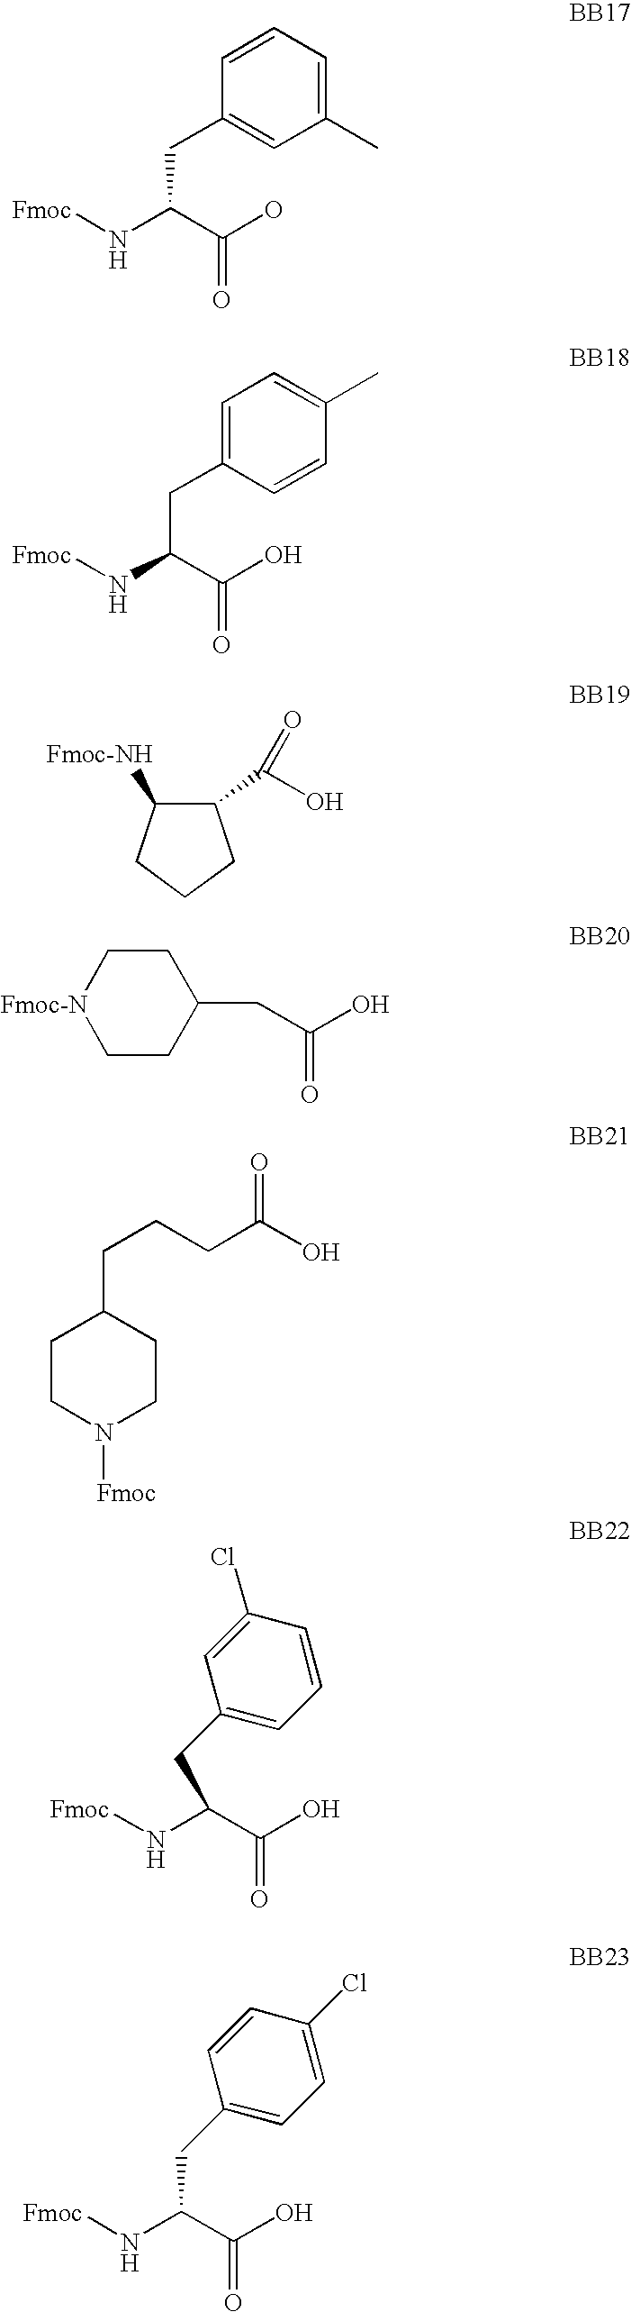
N(C(C(O)=O)CC1=CC(C)=CC=C1)[Fmoc].N(C(C(O)=O)CC1=CC=C(C)C=C1)[Fmoc].C1(C(O)=O)C([Fmoc-NH])CCC1.C1CC(CC(O)=O)CC[Fmoc-N]1.C1CN([Fmoc])CCC1CCCC(O)=O.N(C(C(O)=O)CC1=CC=CC(Cl)=C1)[Fmoc].N(C(C(O)=O)CC1=CC=C(Cl)C=C1)[Fmoc]
